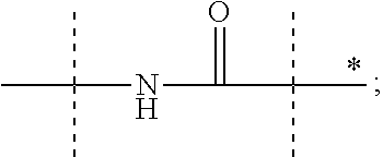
CC(NC(=O)C(C)(C)C)(C)C
